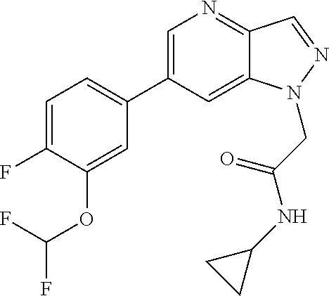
C1=C(C2=CC=C(F)C(OC(F)F)=C2)C=C2C(=N1)C=NN2CC(NC1CC1)=O
